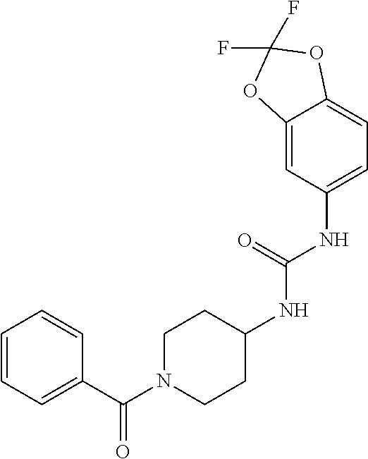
C1=C(NC(NC2CCN(C(C3=CC=CC=C3)=O)CC2)=O)C=C2C(=C1)OC(F)(F)O2
